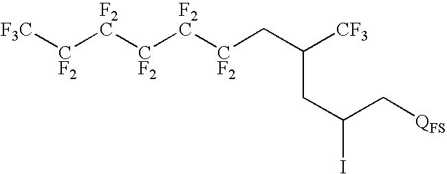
[F3C][CF2][F2C][CF2][F2C][CF2]CC([CF3])CC(C[QFS])I
